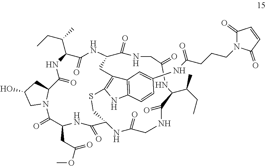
C1(=O)CNC(=O)C2CC3=C(NC4=C3C=C(NC(CCCN3C(=O)C=CC3=O)=O)C=C4)SCC(C(=O)NC(CC(OC)=O)C(=O)N3C(CC(O)C3)C(=O)NC(C(CC)C)C(=O)N2)NC(=O)CNC(=O)C(C(C)CC)N1
